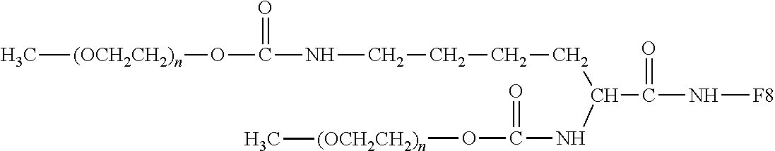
C[(OCH2CH2)n]OC(NCCCCC(C(=O)N[F8])NC(O[(OCH2CH2)n]C)=O)=O
